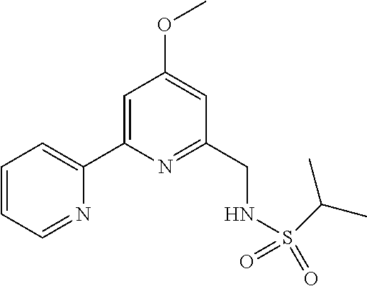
C1=CC=NC(C2=CC(OC)=CC(CNS(=O)(=O)C(C)C)=N2)=C1
